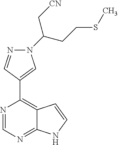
N1=CN=C2C(=C1C1=CN(C(CCSC)C[CN])N=C1)C=CN2
